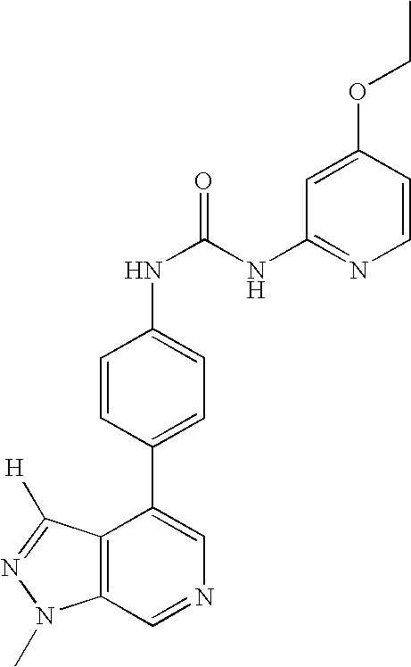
C12=C(C=NC=C1C1=CC=C(NC(NC3=NC=CC(OCC)=C3)=O)C=C1)N(C)N=C2[H]
